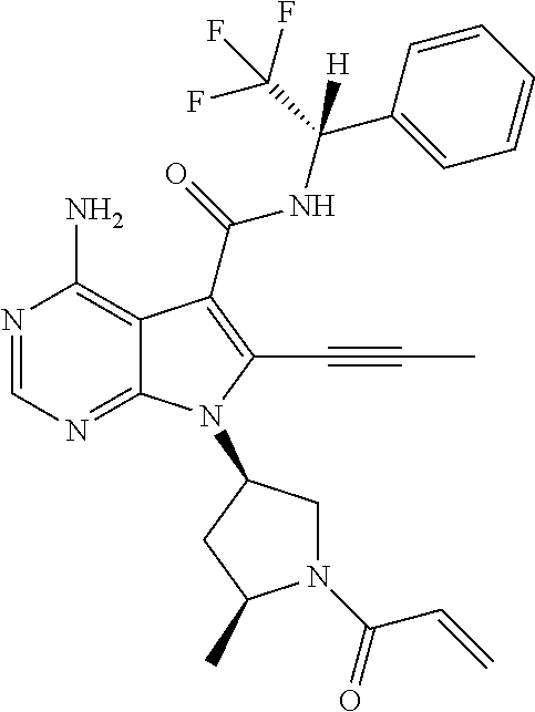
N1=CN=C2C(=C1N)C(C(=O)NC(C(F)(F)F)(C1=CC=CC=C1)[H])=C(C#CC)N2C1CN(C(C=C)=O)C(C)C1
